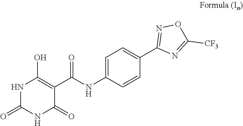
C1=C(NC(C2=C(O)NC(=O)NC2=O)=O)C=CC(C2=NOC([CF3])=N2)=C1
